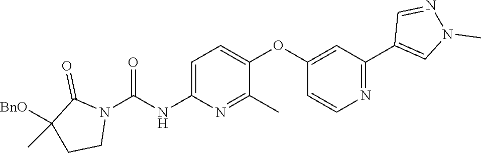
C1=C(NC(N2C(=O)C(C)([BnO])CC2)=O)N=C(C)C(OC2=CC(C3=CN(C)N=C3)=NC=C2)=C1
